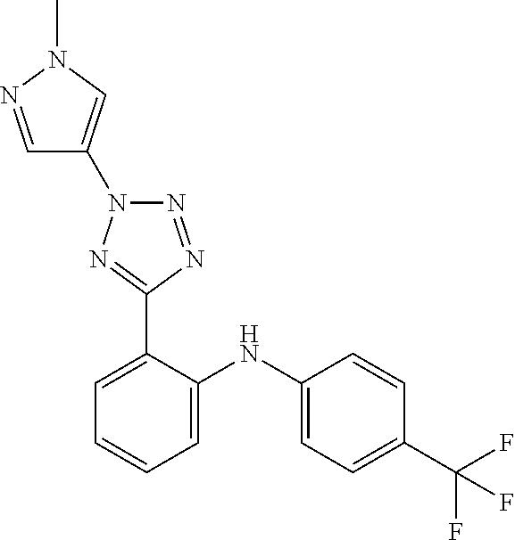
C1=CC(C(F)(F)F)=CC=C1NC1=CC=CC=C1C1=NN(C2=CN(C)N=C2)N=N1
